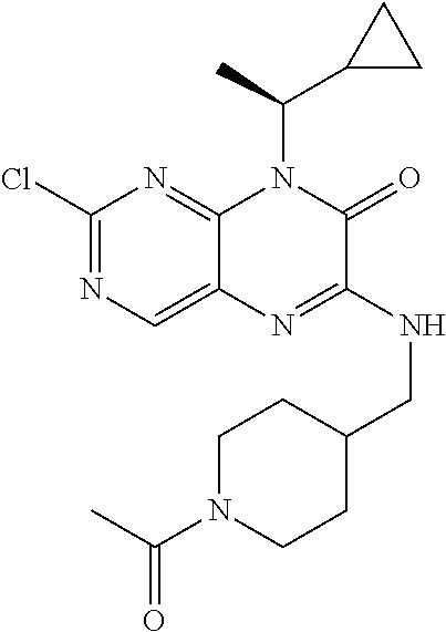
C1(Cl)=NC=C2C(=N1)N(C(C)C1CC1)C(=O)C(NCC1CCN(C(C)=O)CC1)=N2
